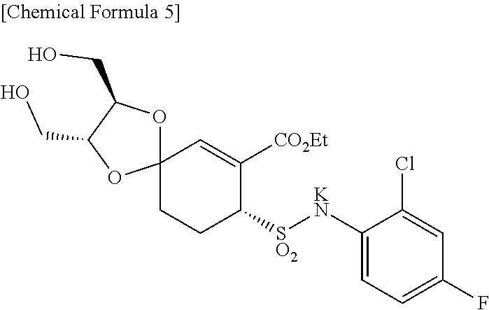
C1CC([SO2][KN]C2=CC=C(F)C=C2Cl)C([CO2Et])=CC12OC(CO)C(CO)O2
